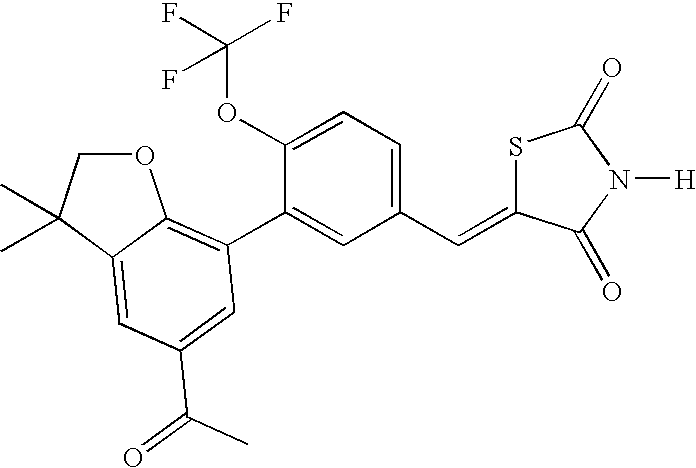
O1CC(C)(C)C2=CC(C(C)=O)=CC(C3=CC(C=C4SC(=O)N([H])C4=O)=CC=C3OC(F)(F)F)=C12
